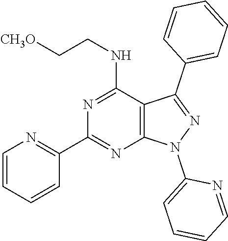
C12=C(C(NCC[CH3O])=NC(C3=NC=CC=C3)=N1)C(C1=CC=CC=C1)=NN2C1=CC=CC=N1
